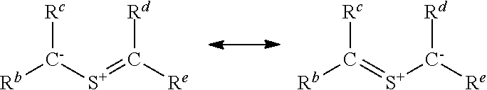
[Rb][C-]([S+]=C([Re])[Rd])[Rc].[Rb]C(=[S+][C-]([Re])[Rd])[Rc]
